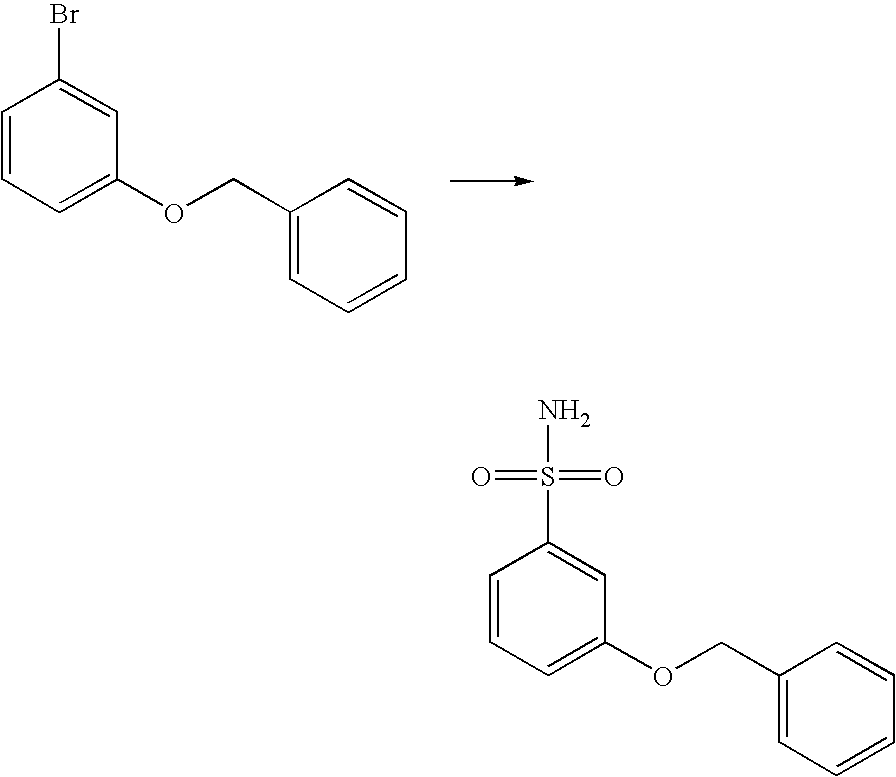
C1=CC=C(OCC2=CC=CC=C2)C=C1Br.C1=CC=C(OCC2=CC=CC=C2)C=C1S(N)(=O)=O
